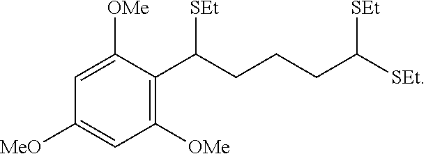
C1([MeO])=CC([OMe])=C(C(CCCC([SEt])[SEt])[SEt])C([OMe])=C1
